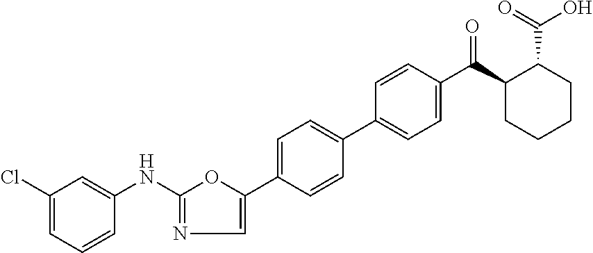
C1(Cl)=CC=CC(NC2=NC=C(C3=CC=C(C4=CC=C(C(C5CCCCC5C(O)=O)=O)C=C4)C=C3)O2)=C1
